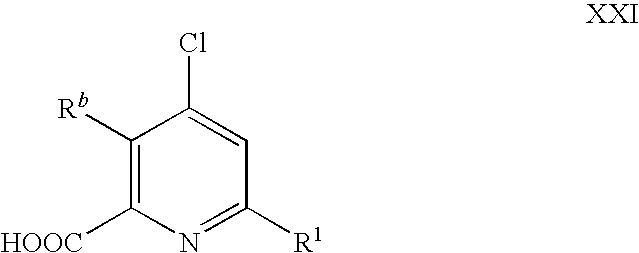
C1([Rb])=C([HOOC])N=C([R1])C=C1Cl
